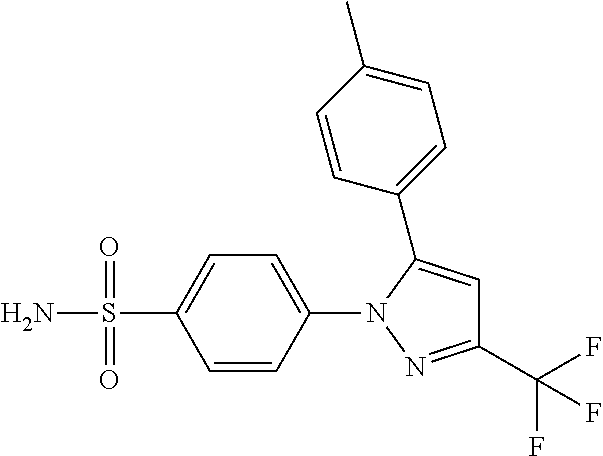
C1=C(N2N=C(C(F)(F)F)C=C2C2=CC=C(C)C=C2)C=CC(S(N)(=O)=O)=C1
